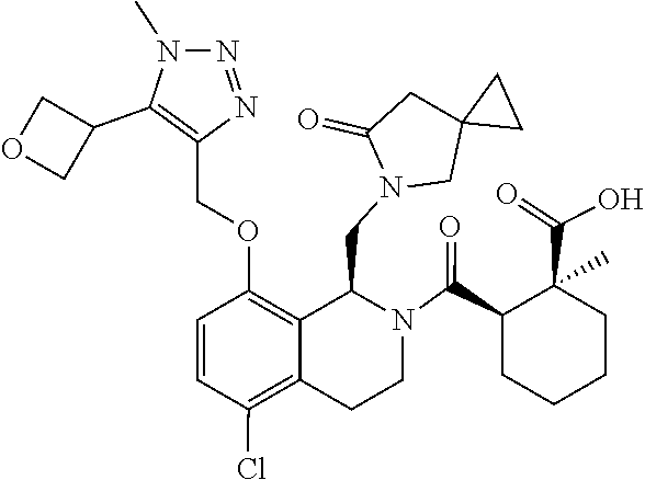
C1(COC2=C3C(CN4CC5(CC4=O)CC5)N(C(C4CCCCC4(C(=O)O)C)=O)CCC3=C(Cl)C=C2)=C(C2COC2)N(C)N=N1
